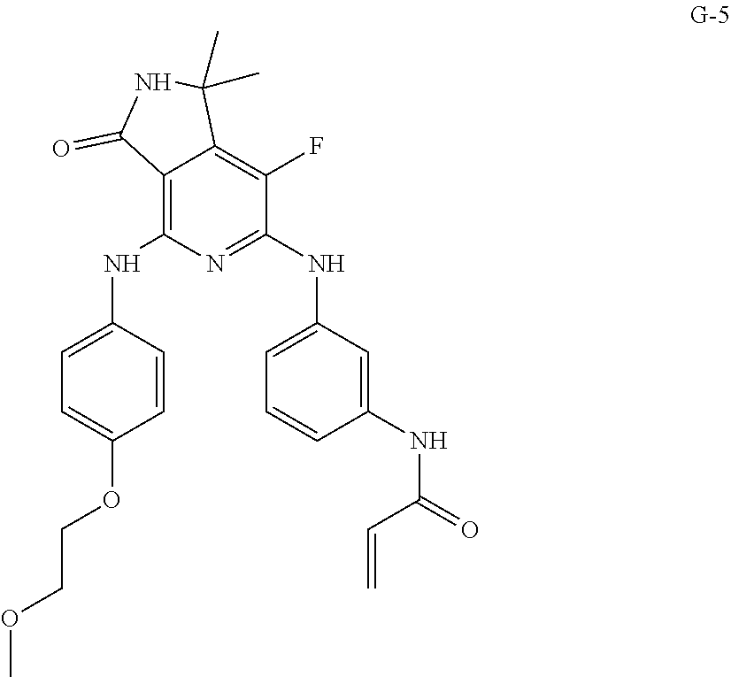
C1=CC(NC(=O)C=C)=CC(NC2=NC(NC3=CC=C(OCCOC)C=C3)=C3C(=C2F)C(C)(C)NC3=O)=C1
